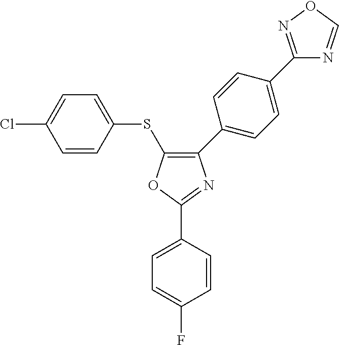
O1C(C2=CC=C(F)C=C2)=NC(C2=CC=C(C3=NOC=N3)C=C2)=C1SC1=CC=C(Cl)C=C1
